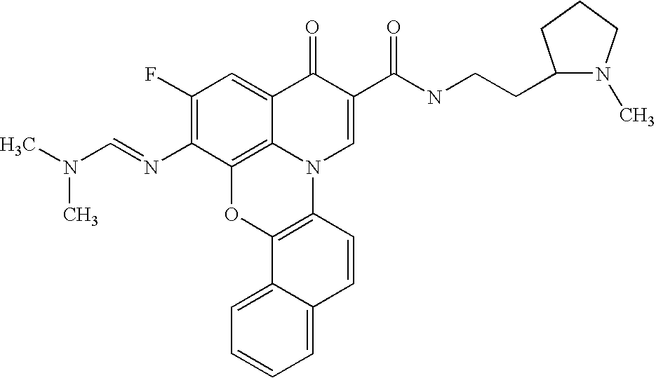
C1(F)=C(N=CN(C)C)C2=C3C(=C1)C(=O)C(C(NCCC1N(C)CCC1)=O)=CN3C1=C(O2)C2=CC=CC=C2C=C1
